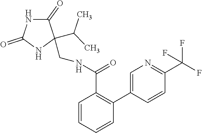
C1=CC=CC(C2=CN=C(C(F)(F)F)C=C2)=C1C(NCC1(C(C)C)C(=O)NC(=O)N1)=O
